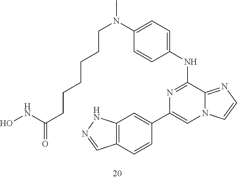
N12C(=NC=C1)C(NC1=CC=C(N(C)CCCCCCC(NO)=O)C=C1)=NC(C1=CC3=C(C=C1)C=NN3)=C2
